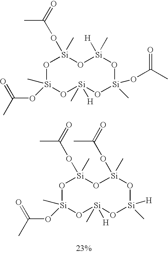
O1[Si](C)(OC(C)=O)O[Si](C)([H])O[Si]([H])(C)O[Si](OC(=O)C)(C)O[Si]1(OC(=O)C)C.O1[Si](C)(OC(C)=O)O[Si](C)([H])O[Si](OC(C)=O)(C)O[Si]([H])(C)O[Si]1(OC(=O)C)C
